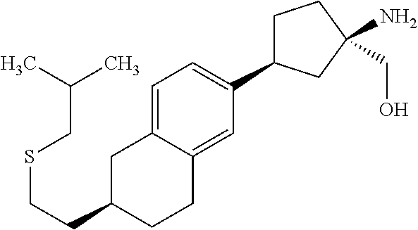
C(CC1CC2=CC=C(C3CCC(N)(CO)C3)C=C2CC1)SCC(C)C
